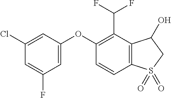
O(C1=CC(F)=CC(Cl)=C1)C1=C(C(F)F)C2=C(C=C1)S(=O)(=O)CC2O
